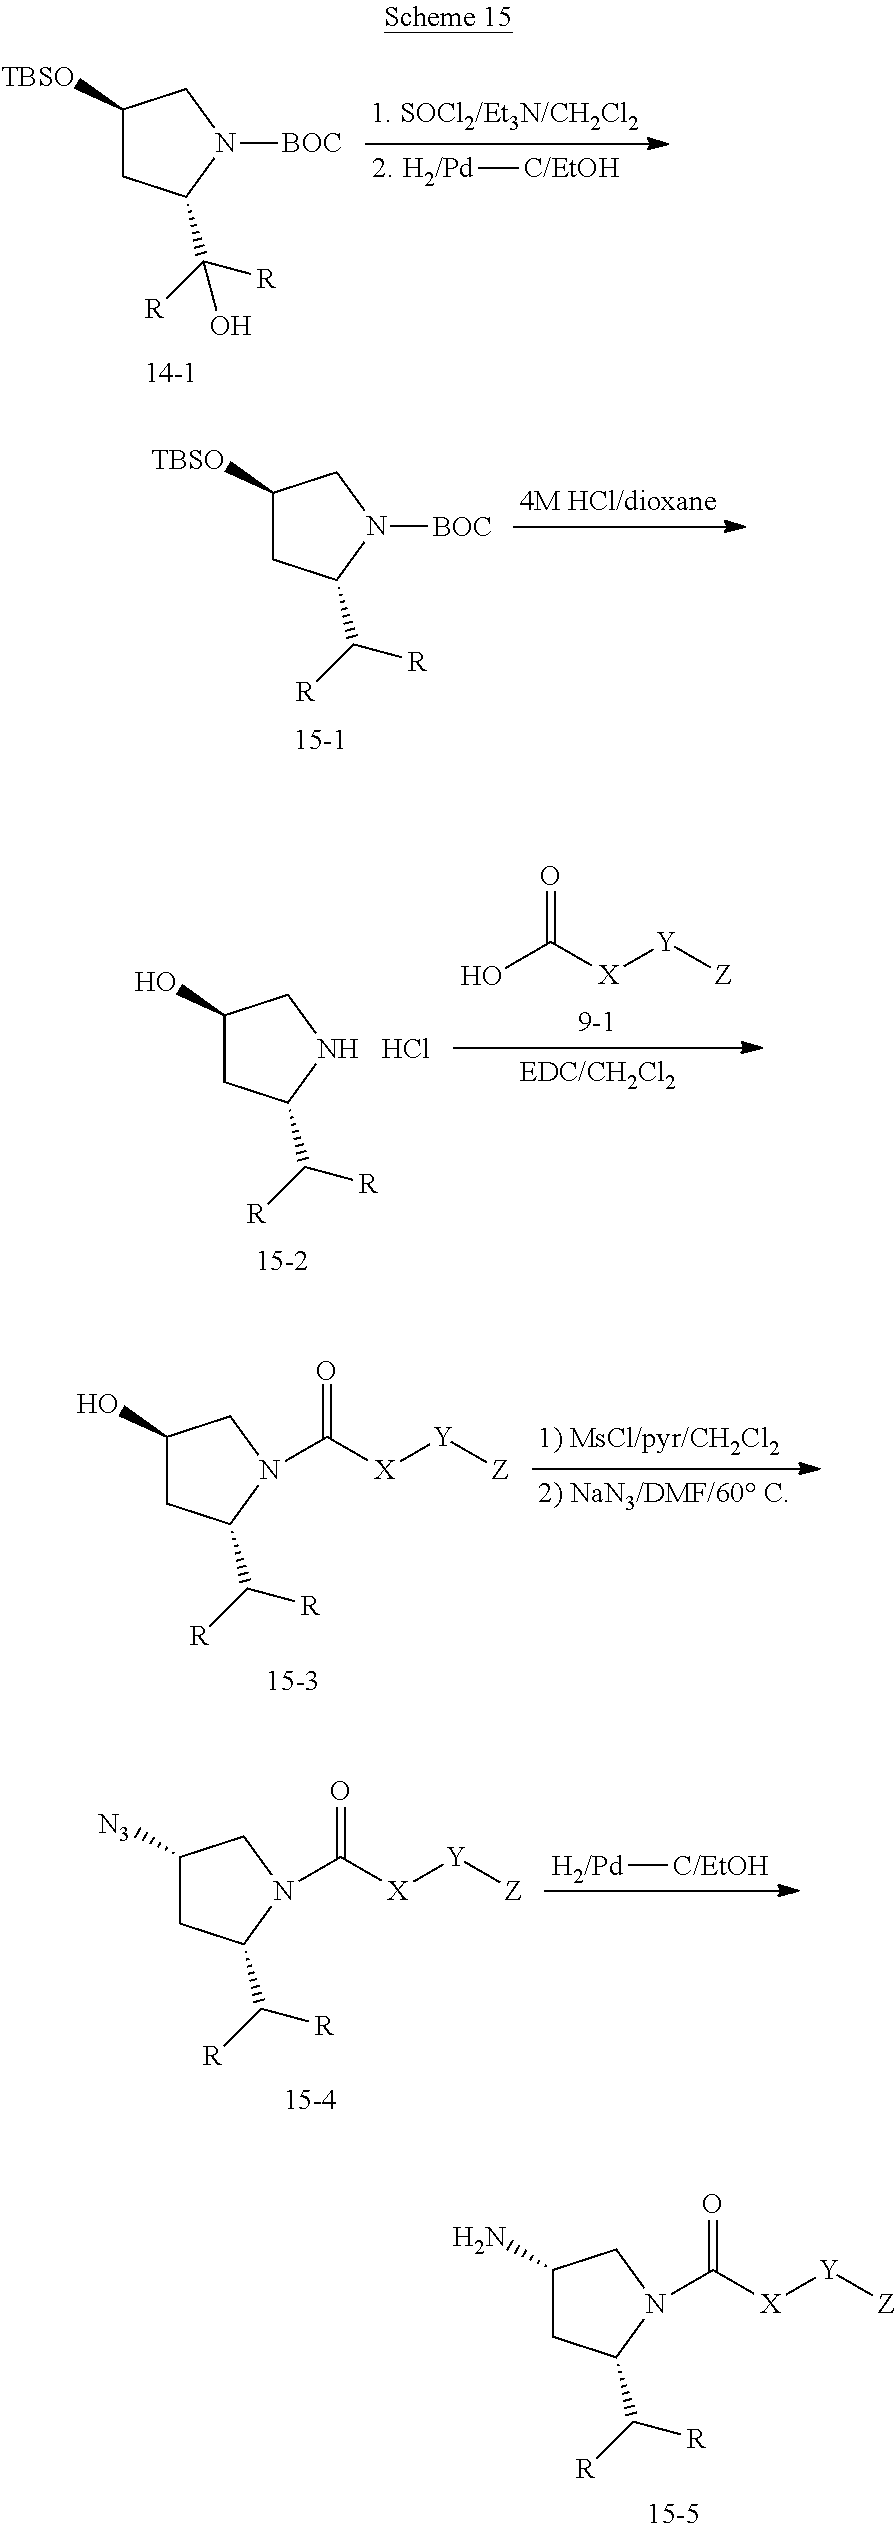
C1(O)CC(C([R])[R])NC1.Cl.O=C([X][Y][Z])O.[H2/Pd][C/EtOH].C1([N3])CC(C([R])[R])N(C([X][Y][Z])=O)C1.C1(N)CC(C([R])[R])N(C([X][Y][Z])=O)C1.C1(O)CC(C([R])[R])N(C([X][Y][Z])=O)C1.C1([TBSO])CC(C([R])[R])N([BOC])C1.C1([TBSO])CC(C([R])([R])O)N([BOC])C1.[H2/Pd][C/EtOH]
